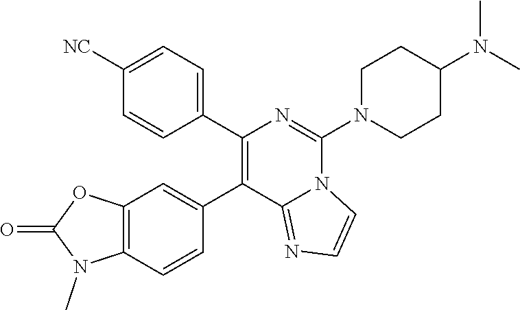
C12=C(C=CC(C3=C(C4=CC=C([NC])C=C4)N=C(N4CCC(N(C)C)CC4)N4C3=NC=C4)=C1)N(C)C(=O)O2
